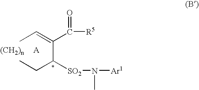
CC=C(C(CC)[SO2]N([Ar1])C)C(=O)[R5]
